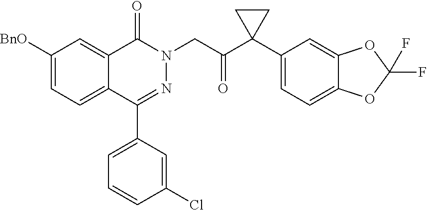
C1([BnO])=CC=C2C(=C1)C(=O)N(CC(C1(C3=CC=C4C(=C3)OC(F)(F)O4)CC1)=O)N=C2C1=CC=CC(Cl)=C1
